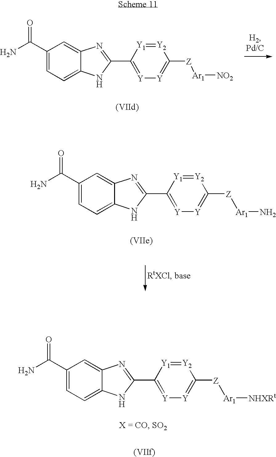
C1(C(N)=O)=CC=C2C(=C1)N=C(C1=[Y][Y]=C([Z][Ar1][NO2])[Y2]=[Y1]1)N2.C1(C(N)=O)=CC=C2C(=C1)N=C(C1=[Y][Y]=C([Z][Ar1]N)[Y2]=[Y1]1)N2.C1(C(N)=O)=CC=C2C(=C1)N=C(C1=[Y][Y]=C([Z][Ar1][NHXRt])[Y2]=[Y1]1)N2
